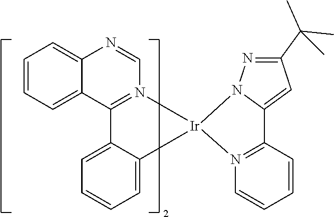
C1=NC2=CC=CC=C2C2=N1[Ir]1(C3=CC=CC=C23)N2C(=CC(C(C)(C)C)=N2)C2=N1C=CC=C2
